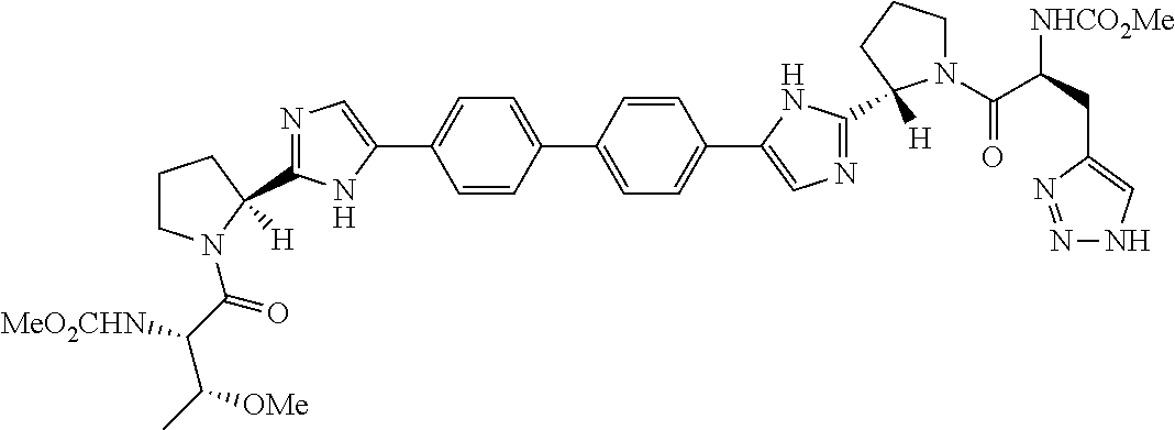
C1=CC(C2=CC=C(C3=CN=C(C4([H])N(C(C(C(C)[OMe])[MeO2CHN])=O)CCC4)N3)C=C2)=CC=C1C1=CN=C(C2([H])N(C(C(CC3=CNN=N3)[NHCO2Me])=O)CCC2)N1
